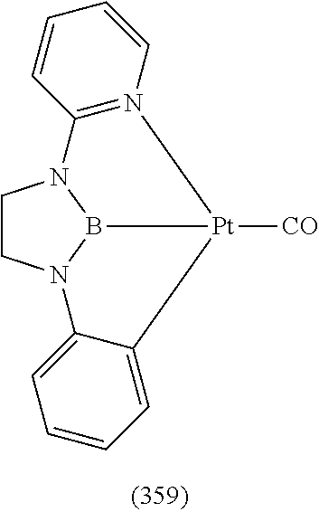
C1CN2B3N1C1=N([Pt]3([CO])C3=CC=CC=C23)C=CC=C1
